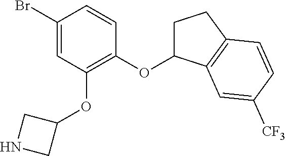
C1(Br)=CC(OC2CNC2)=C(OC2CCC3=C2C=C([CF3])C=C3)C=C1
